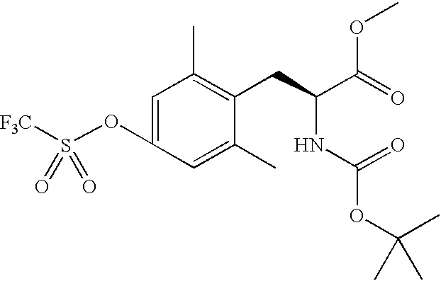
C1=C(OS(=O)([F3C])=O)C=C(C)C(CC(C(=O)OC)NC(=O)OC(C)(C)C)=C1C
